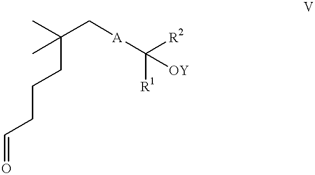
O=CCCCC(C[A]C([OY])([R1])[R2])(C)C
